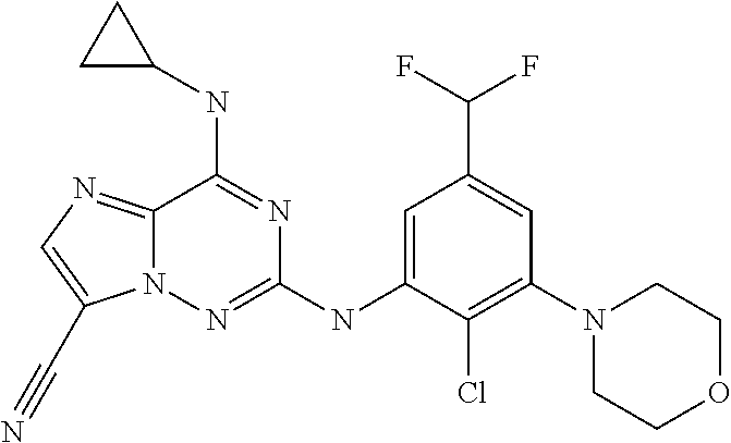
C12=NC=C(C#N)N1N=C(NC1=CC(C(F)F)=CC(N3CCOCC3)=C1Cl)N=C2NC1CC1
